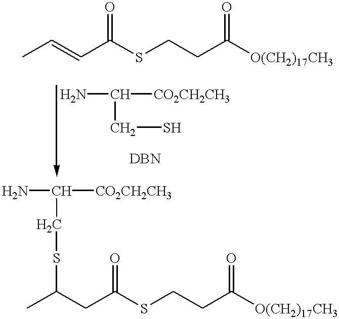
CC=CC(SCCC([O(CH2)17CH3])=O)=O.CC(CC(SCCC([O(CH2)17CH3])=O)=O)SCC(N)[CO2CH2CH3].NC(CS)[CO2CH2CH3]
